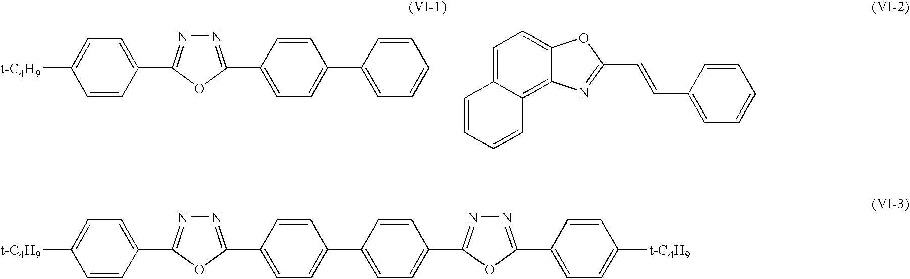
C1=CC(C2=NN=C(C3=CC=C(C4=CC=CC=C4)C=C3)O2)=CC=C1[t-C4H9].C1=C2C(=C3C(=C1)OC(C=CC1=CC=CC=C1)=N3)C=CC=C2.C1=CC(C2=NN=C(C3=CC=C(C4=CC=C(C5=NN=C(C6=CC=C([t-C4H9])C=C6)O5)C=C4)C=C3)O2)=CC=C1[t-C4H9]
